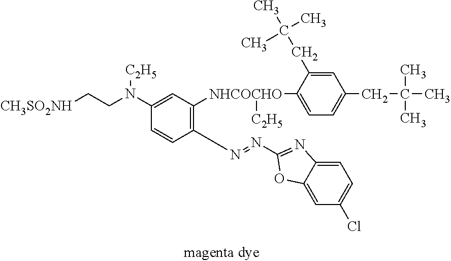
C1([NHCOCHO](C2=CC=C(CC(C)(C)C)C=C2CC(C)(C)C)[C2H5])=C(N=NC2=NC3=CC=C(Cl)C=C3O2)C=CC(N(CC[CH3SO2NH])[C2H5])=C1
